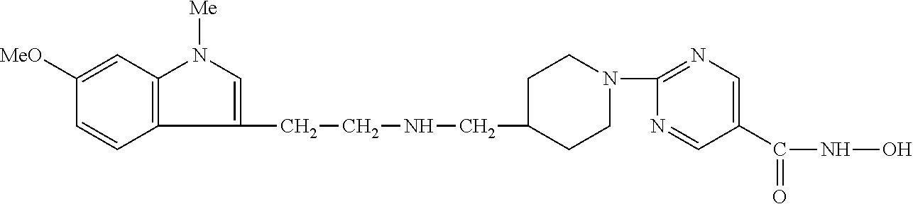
C1(CCNCC2CCN(C3=NC=C(C(NO)=O)C=N3)CC2)=CN([Me])C2=C1C=CC([MeO])=C2
